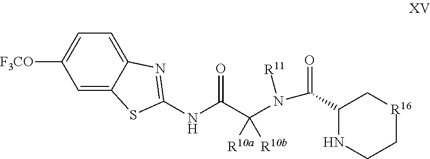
C1=C2C(=CC=C1[F3CO])N=C(NC(C(N([R11])C(C1NCC[R16]C1)=O)([R10a])[R10b])=O)S2
